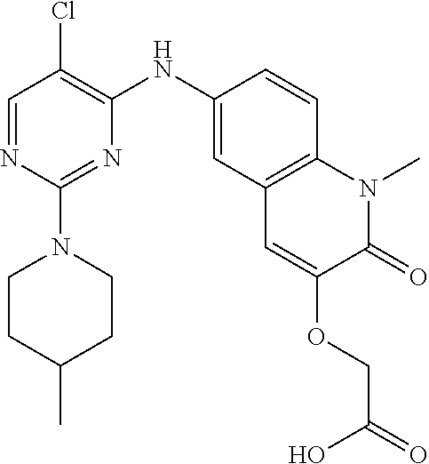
C1=NC(N2CCC(C)CC2)=NC(NC2=CC3=C(C=C2)N(C)C(=O)C(OCC(=O)O)=C3)=C1Cl
